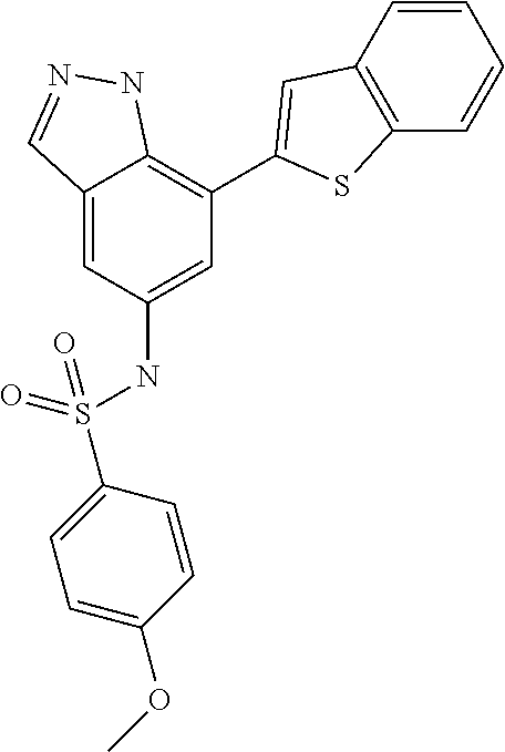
C12=CC(NS(C3=CC=C(OC)C=C3)(=O)=O)=CC(C3=CC4=C(S3)C=CC=C4)=C1NN=C2
